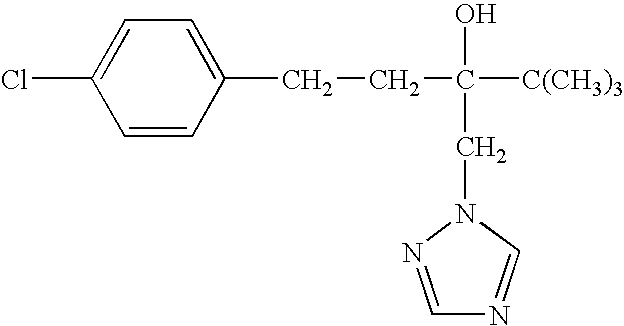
ClC1=CC=C(CCC(O)(CN2N=CN=C2)[C(CH3)3])C=C1
